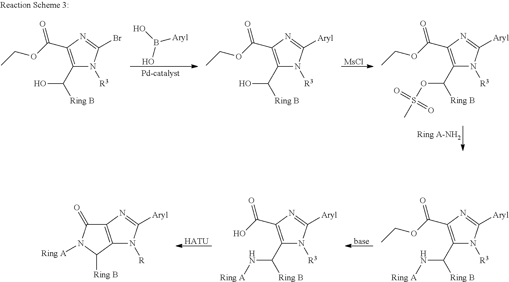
[HATU].[base].C12=C(C([Ring B])N([Ring A])C1=O)N([R])C([Aryl])=N2.C1(C(=O)O)=C(C(N[Ring A])[Ring B])N([R3])C([Aryl])=N1.C1(C(=O)OCC)=C(C(N[Ring A])[Ring B])N([R3])C([Aryl])=N1.[MsCl].B([Aryl])(O)O.C1(C(=O)OCC)=C(C(OS(C)(=O)=O)[Ring B])N([R3])C([Aryl])=N1.C1(C(=O)OCC)=C(C(O)[Ring B])N([R3])C([Aryl])=N1.C1(C(=O)OCC)=C(C(O)[Ring B])N([R3])C(Br)=N1
